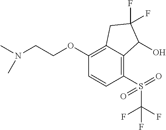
C1(OCCN(C)C)=C2C(=C(S(=O)(=O)C(F)(F)F)C=C1)C(O)C(F)(F)C2
